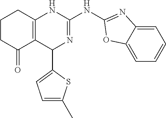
C1CC(=O)C2=C(C1)NC(NC1=NC3=CC=CC=C3O1)=NC2C1=CC=C(C)S1
